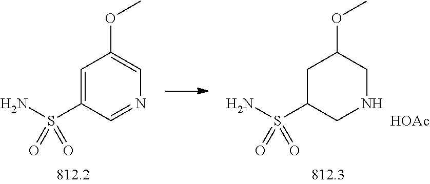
C1=NC=C(OC)C=C1S(N)(=O)=O.C1NCC(OC)CC1S(N)(=O)=O.[HOAc]
